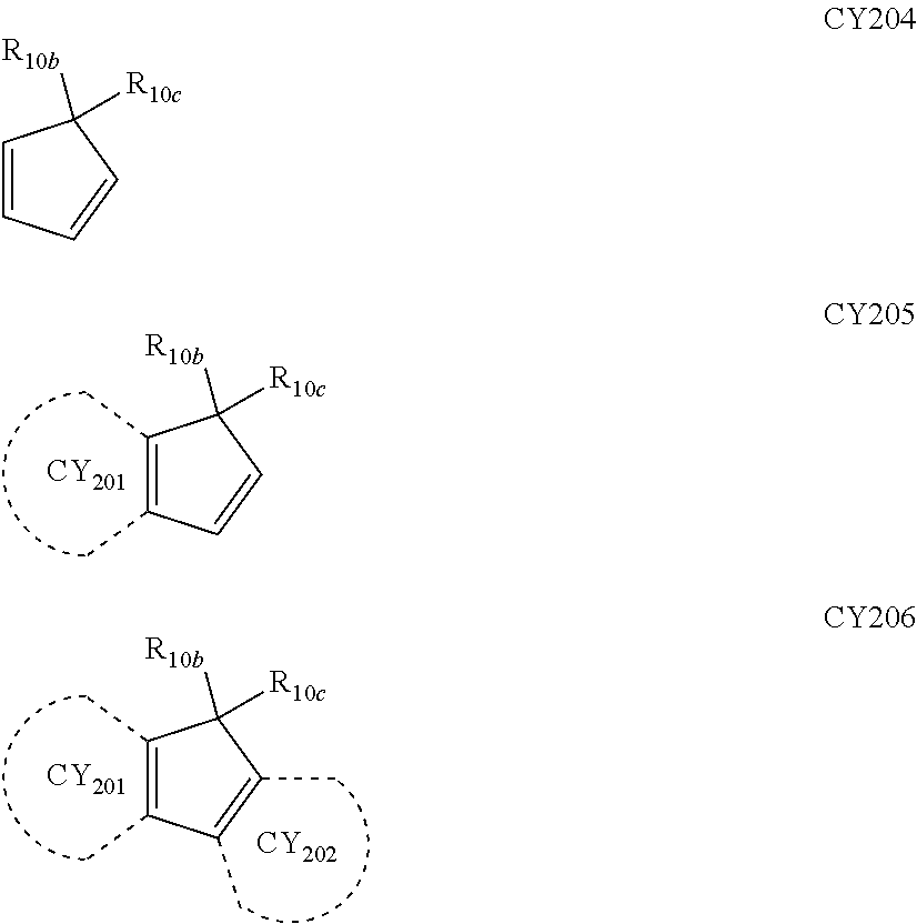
C1(C)=C(C)C=CC1([R10b])[R10c].[CY201].C1(C)=C(C)C(C)=C(C)C1([R10b])[R10c].[CY201].[CY202].C1=CC=CC1([R10b])[R10c]
